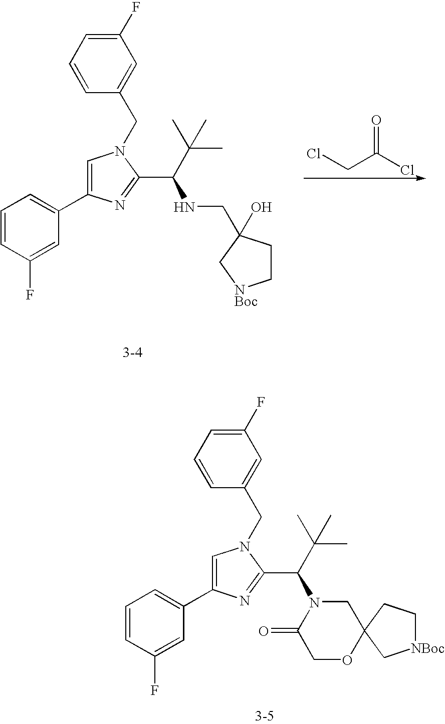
C1=CC(F)=CC(C2=CN(CC3=CC(F)=CC=C3)C(C(C(C)(C)C)NCC3(O)CC[NBoc]C3)=N2)=C1.ClCC(Cl)=O.C1=CC(F)=CC(C2=CN(CC3=CC(F)=CC=C3)C(C(C(C)(C)C)N3C(=O)COC4(C3)CC[NBoc]C4)=N2)=C1
